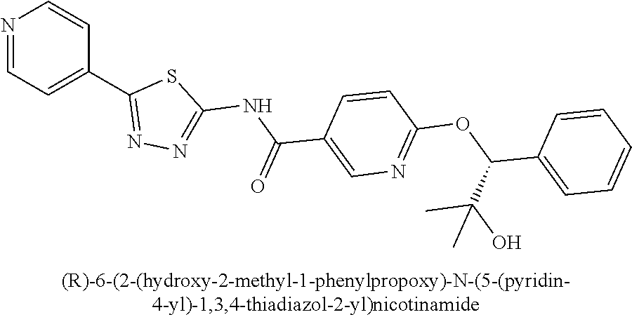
N1=CC=C(C2=NN=C(NC(C3=CN=C(OC(C4=CC=CC=C4)C(O)(C)C)C=C3)=O)S2)C=C1
